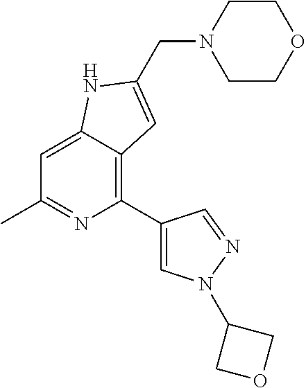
C1=C2C(=C(C3=CN(C4COC4)N=C3)N=C1C)C=C(CN1CCOCC1)N2
